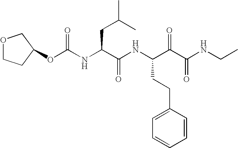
O(C(NC(C(NC(C(C(NCC)=O)=O)CCC1=CC=CC=C1)=O)CC(C)C)=O)C1CCOC1
